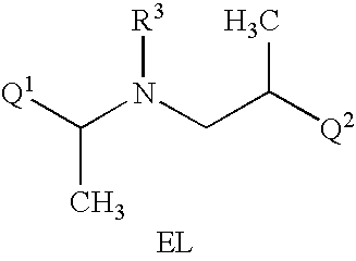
C(N(CC([Q2])C)[R3])([Q1])C.[EL]
